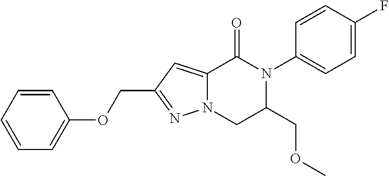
C12=CC(COC3=CC=CC=C3)=NN1CC(COC)N(C1=CC=C(F)C=C1)C2=O
